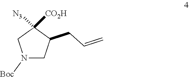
N1([Boc])CC(CC=C)C([CO2H])([N3])C1
